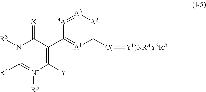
N1([R3])C([R4])=[N+]([R5])C([Y])=C(C2=[A1]C([C(]=[Y1)NRAY2RB])=[A2][A3]=[4A]2)C1=[X]
